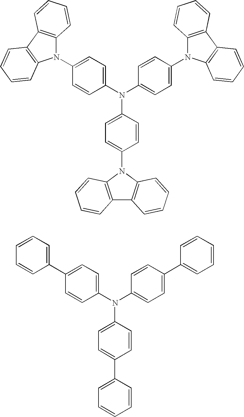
C1(N(C2=CC=C(N3C4=C(C5=C3C=CC=C5)C=CC=C4)C=C2)C2=CC=C(N3C4=C(C5=C3C=CC=C5)C=CC=C4)C=C2)=CC=C(N2C3=C(C4=C2C=CC=C4)C=CC=C3)C=C1.C1(N(C2=CC=C(C3=CC=CC=C3)C=C2)C2=CC=C(C3=CC=CC=C3)C=C2)=CC=C(C2=CC=CC=C2)C=C1
